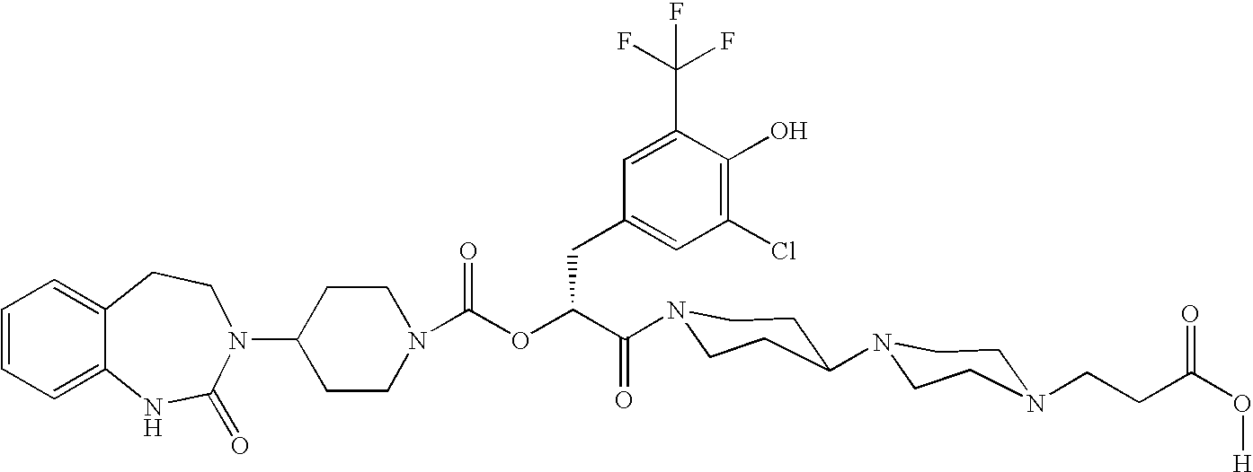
C12=CC=CC=C1NC(=O)N(C1CCN(C(=O)OC(C(=O)N3CCC(N4CCN(CCC(O[H])=O)CC4)CC3)CC3=CC(Cl)=C(O)C(C(F)(F)F)=C3)CC1)CC2
